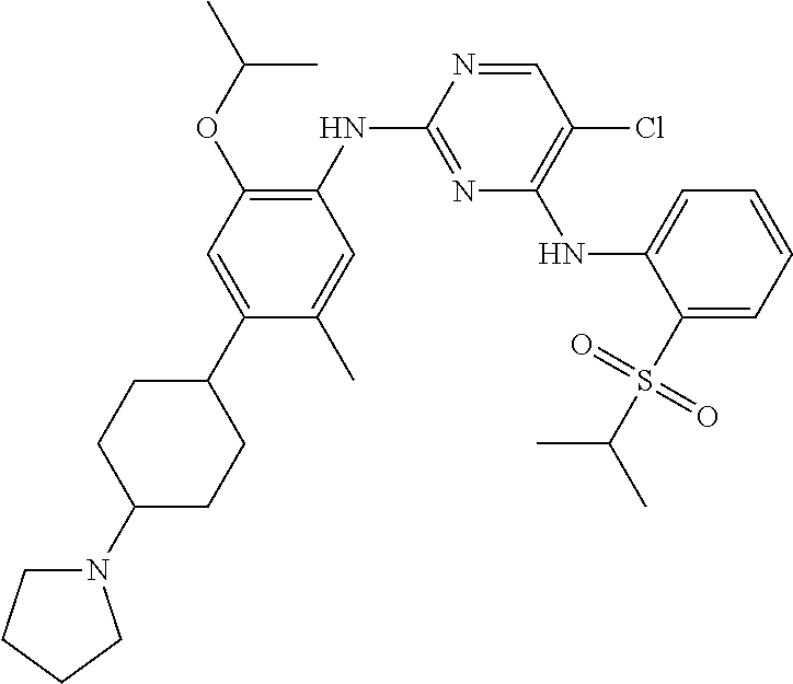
C1=NC(NC2=C(OC(C)C)C=C(C3CCC(N4CCCC4)CC3)C(C)=C2)=NC(NC2=CC=CC=C2S(C(C)C)(=O)=O)=C1Cl
